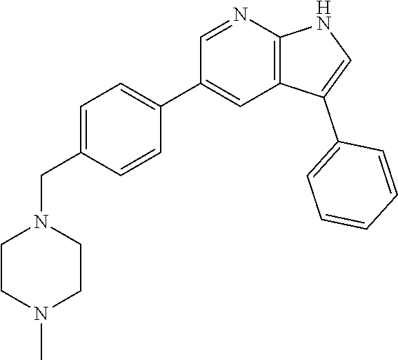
C1=C(CN2CCN(C)CC2)C=CC(C2=CC3=C(N=C2)NC=C3C2=CC=CC=C2)=C1
